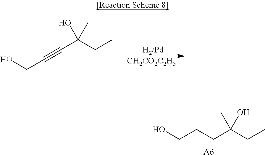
[CH2CO2C2H5].[H2/Pd].OCC#CC(O)(CC)C.[A6].OCCCC(C)(CC)O
